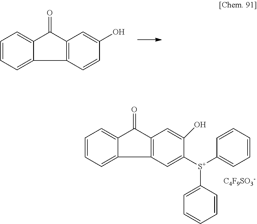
C1=CC=C2C(=C1)C(=O)C1=C2C=CC(O)=C1.C1=CC=C2C(=C1)C(=O)C1=C2C=C([S+](C2=CC=CC=C2)C2=CC=CC=C2)C(O)=C1.[C4F9SO3-]
